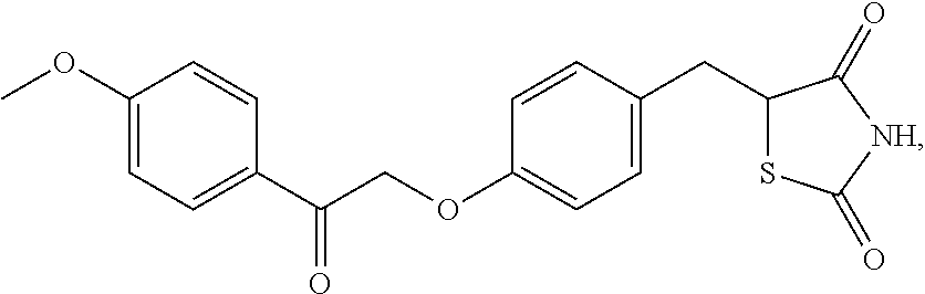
C1(OC)=CC=C(C(=O)COC2=CC=C(CC3SC(=O)[NH]C3=O)C=C2)C=C1
